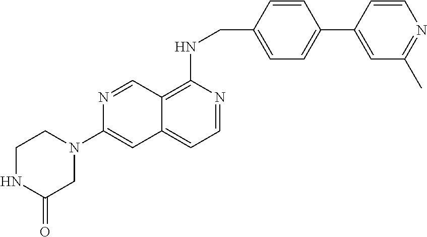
C1=CC(CNC2=C3C(=CC=N2)C=C(N2CCNC(=O)C2)N=C3)=CC=C1C1=CC(C)=NC=C1
